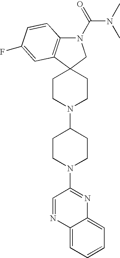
C1CN(C2CCN(C3=NC4=CC=CC=C4N=C3)CC2)CCC12C1=C(N(C(=O)N(C)C)C2)C=CC(F)=C1
